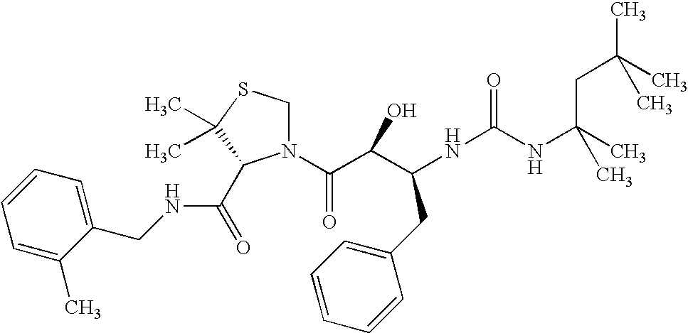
N(C(NC(C)(C)CC(C)(C)C)=O)C(CC1=CC=CC=C1)C(C(N1CSC(C)(C)C1C(NCC1=CC=CC=C1C)=O)=O)O
